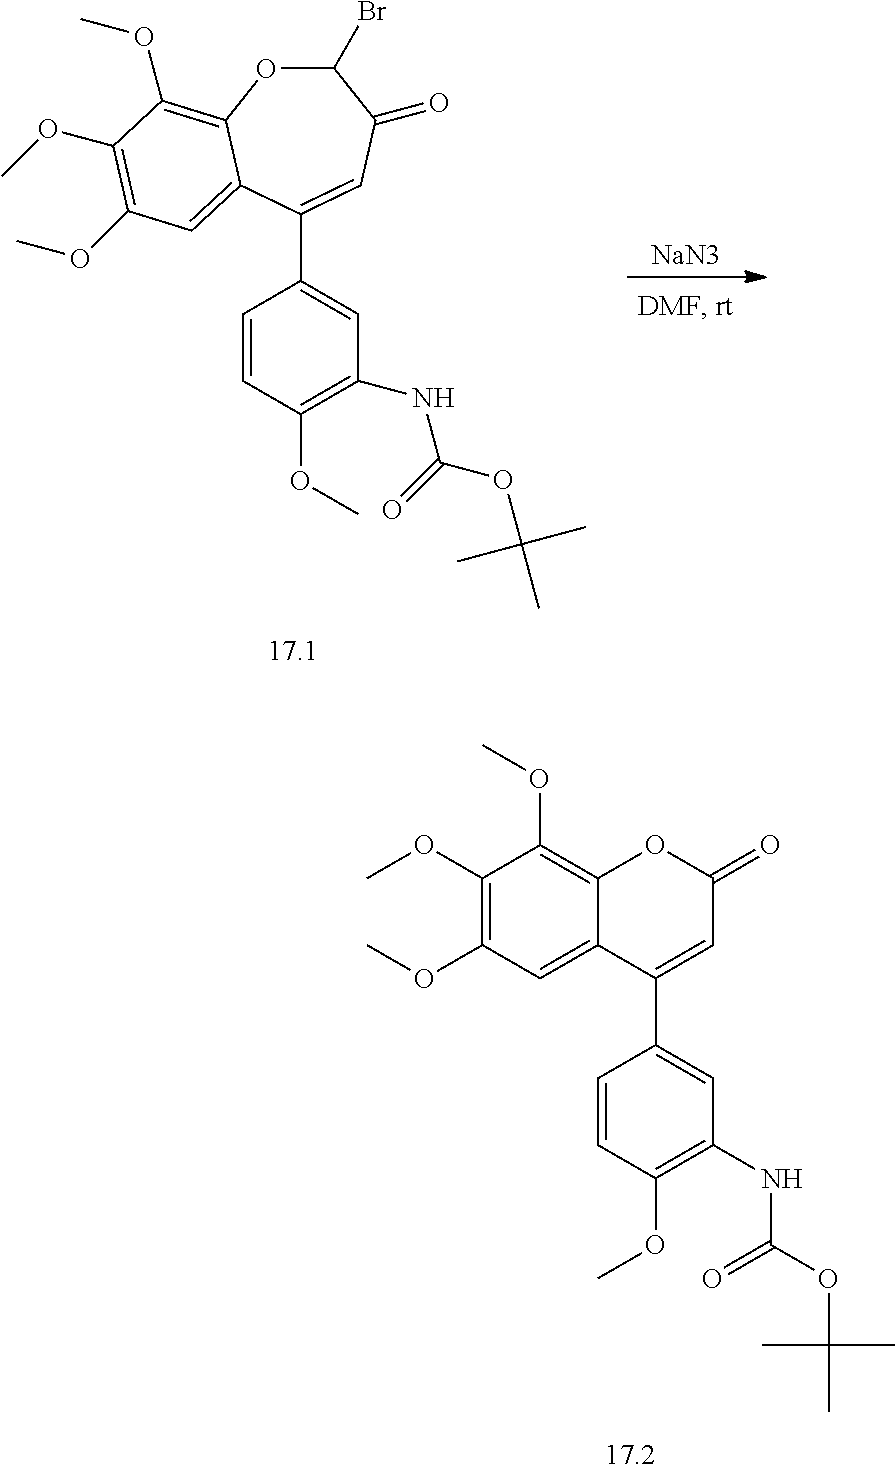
C1=CC(OC)=C(NC(=O)OC(C)(C)C)C=C1C1=CC(=O)C(Br)OC2=C(OC)C(OC)=C(OC)C=C12.[NaN3].C1(OC)=C(OC)C=C2C(=C1OC)OC(=O)C=C2C1=CC(NC(OC(C)(C)C)=O)=C(OC)C=C1
